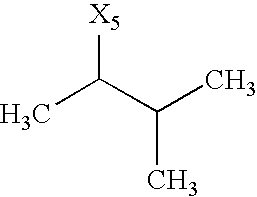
[X5]C(C(C)C)C
